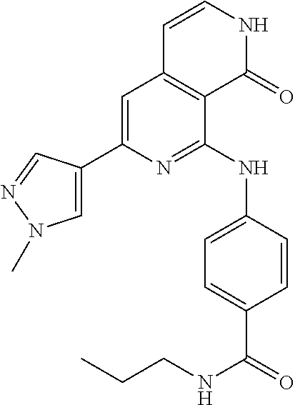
C1=C(C2=CN(C)N=C2)N=C(NC2=CC=C(C(NCCC)=O)C=C2)C2=C1C=CNC2=O
